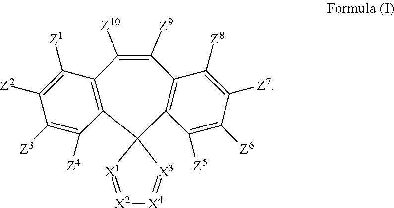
C1([Z3])=C([Z4])C2=C(C([Z1])=C1[Z2])C([Z10])=C([Z9])C1=C(C([Z5])=C([Z6])C([Z7])=C1[Z8])C21[X3]=[X4][X2]=[X1]1
